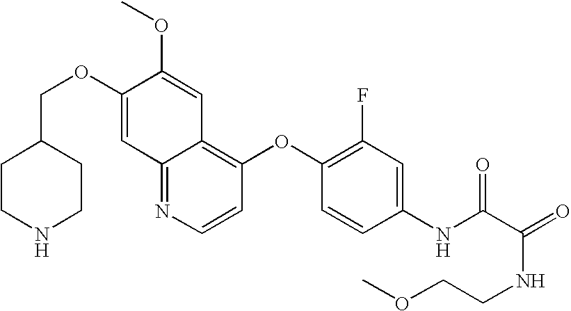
C12=NC=CC(OC3=C(F)C=C(NC(C(NCCOC)=O)=O)C=C3)=C1C=C(OC)C(OCC1CCNCC1)=C2
